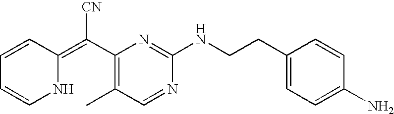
N1C(=C(C2=C(C)C=NC(NCCC3=CC=C(N)C=C3)=N2)[CN])C=CC=C1
